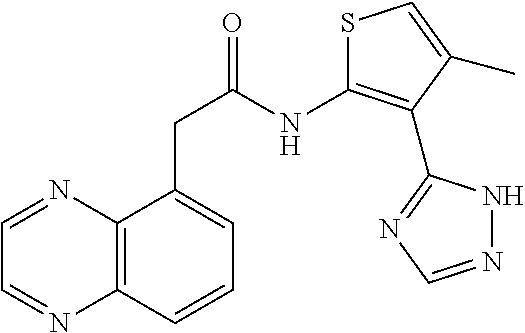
N1=CC=NC2=C1C(CC(=O)NC1=C(C3=NC=NN3)C(C)=CS1)=CC=C2
